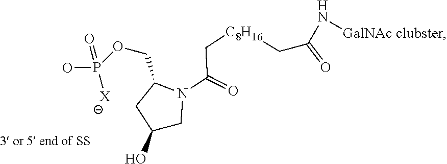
OP(=O)([X])OCC1CC(O)CN1C(C[C8H16]CC(N[GalNAc clubster])=O)=O
